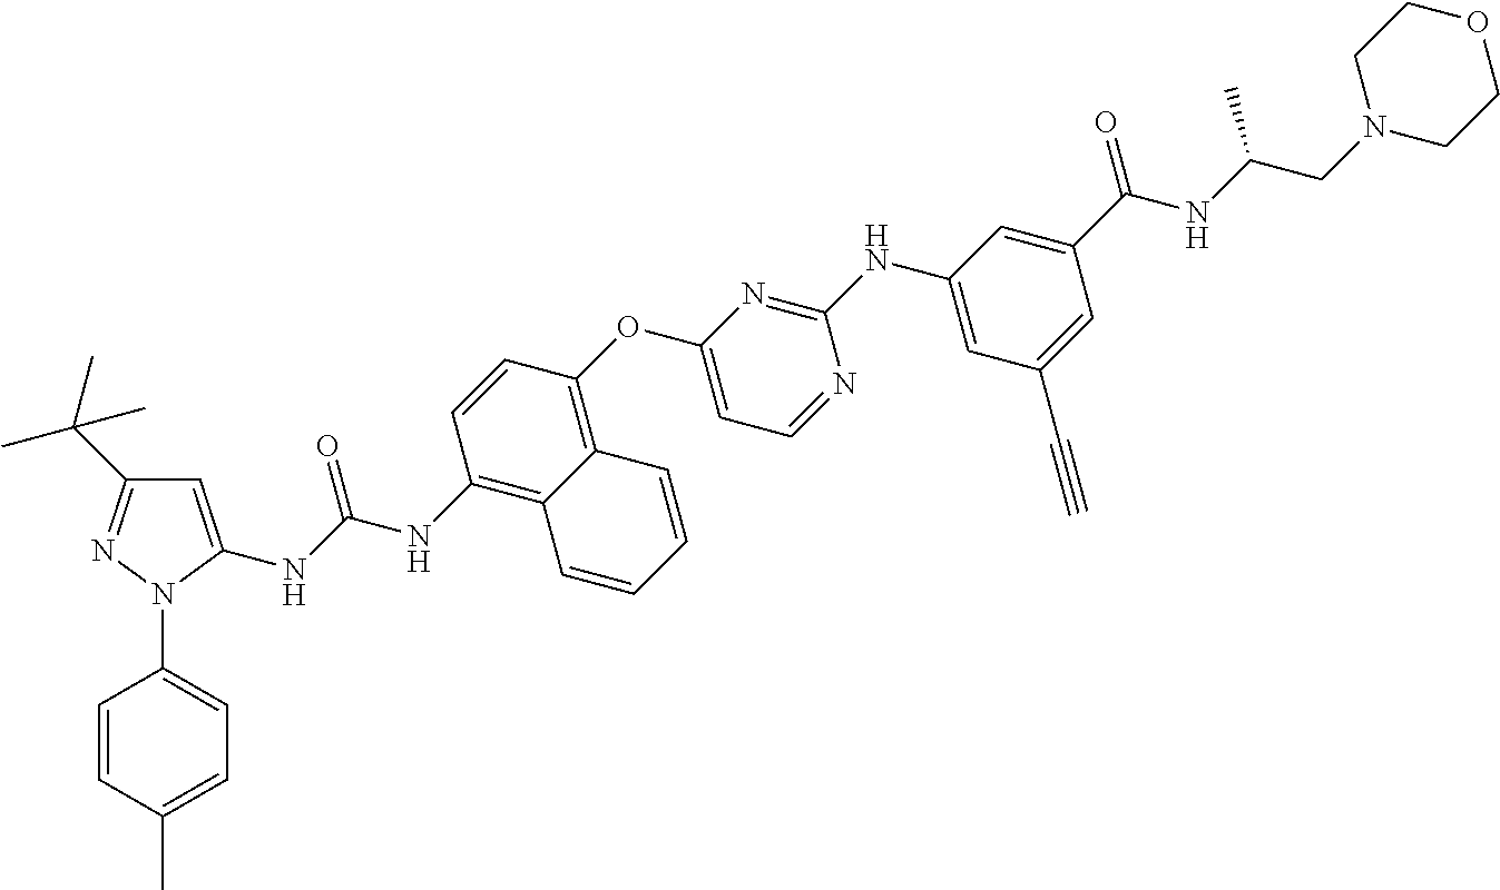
C1=C(C)C=CC(N2C(NC(NC3=C4C(=C(OC5=CC=NC(NC6=CC(C#C)=CC(C(=O)NC(CN7CCOCC7)C)=C6)=N5)C=C3)C=CC=C4)=O)=CC(C(C)(C)C)=N2)=C1
